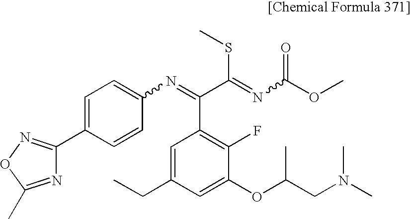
C1=C(C2=NOC(C)=N2)C=CC(N=C(C(=NC(OC)=O)SC)C2=C(F)C(OC(CN(C)C)C)=CC(CC)=C2)=C1
